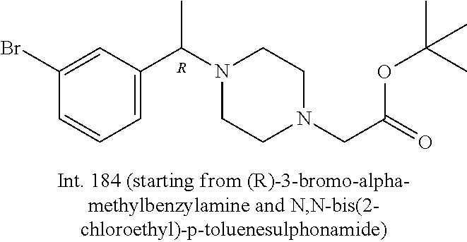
C1(Br)=CC(C(N2CCN(CC(=O)OC(C)(C)C)CC2)C)=CC=C1.[R]
